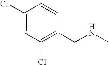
C1(Cl)=CC(Cl)=C(CNC)C=C1
